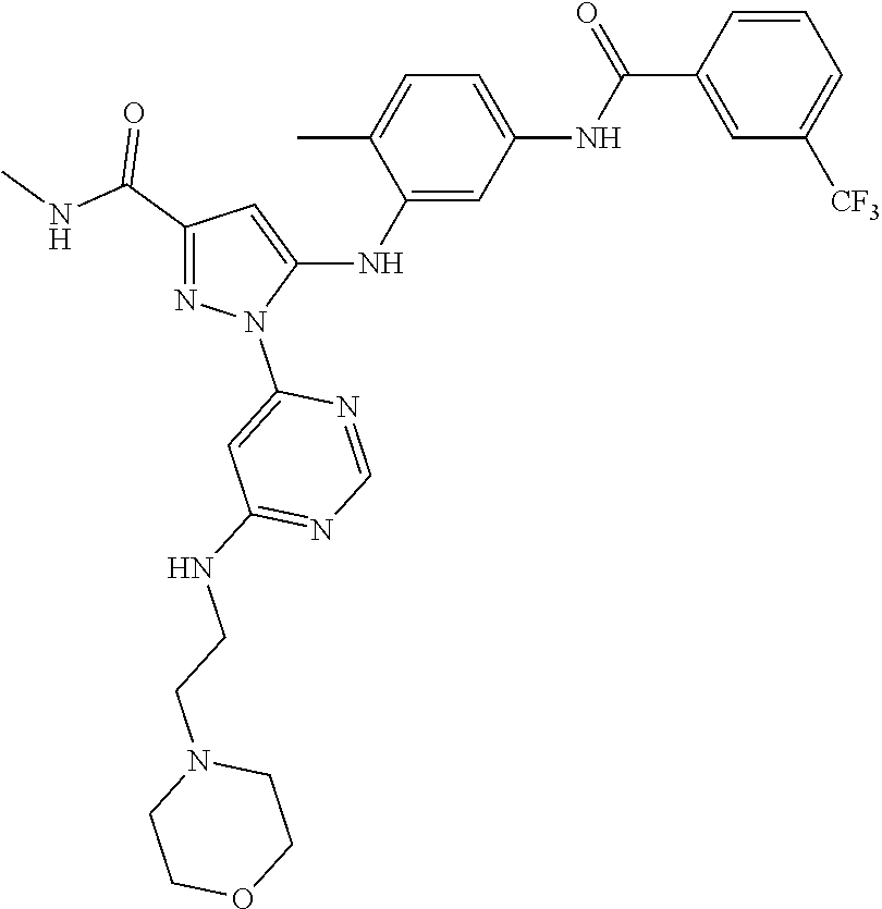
C1(C(NC)=O)=NN(C2=CC(NCCN3CCOCC3)=NC=N2)C(NC2=CC(NC(C3=CC([CF3])=CC=C3)=O)=CC=C2C)=C1
